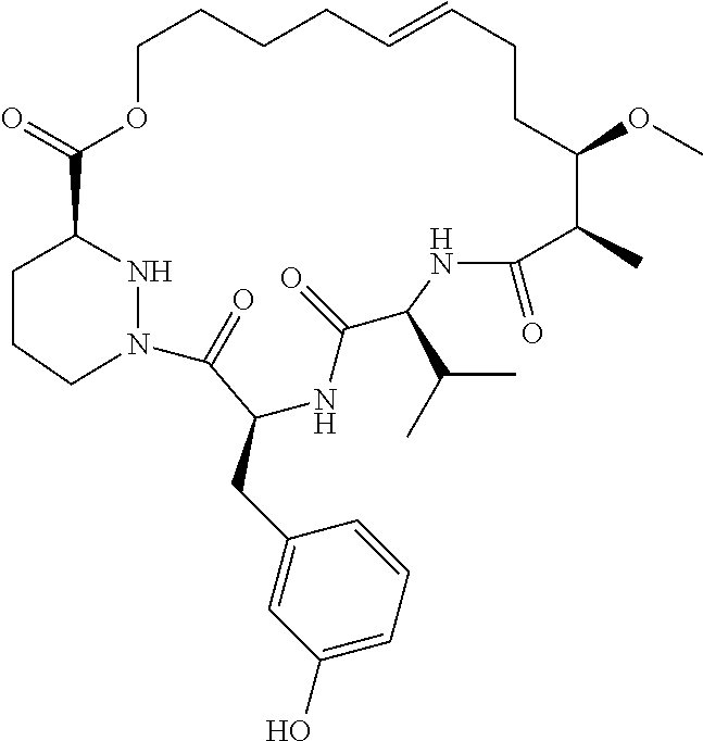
C12CCCN(N1)C(=O)C(CC1=CC(O)=CC=C1)NC(=O)C(C(C)C)NC(=O)C(C)C(OC)CCC=CCCCCOC2=O
